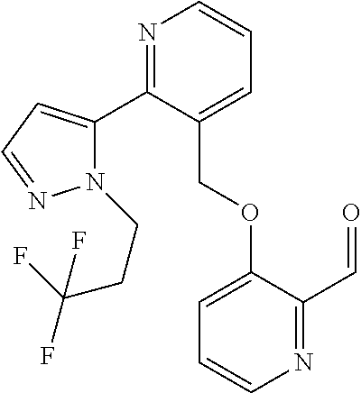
N1(CCC(F)(F)F)C(C2=NC=CC=C2COC2=CC=CN=C2C=O)=CC=N1
